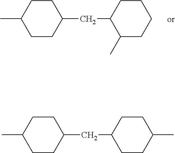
CC1CCC(CC2C(C)CCCC2)CC1.CC1CCC(CC2CCC(C)CC2)CC1
